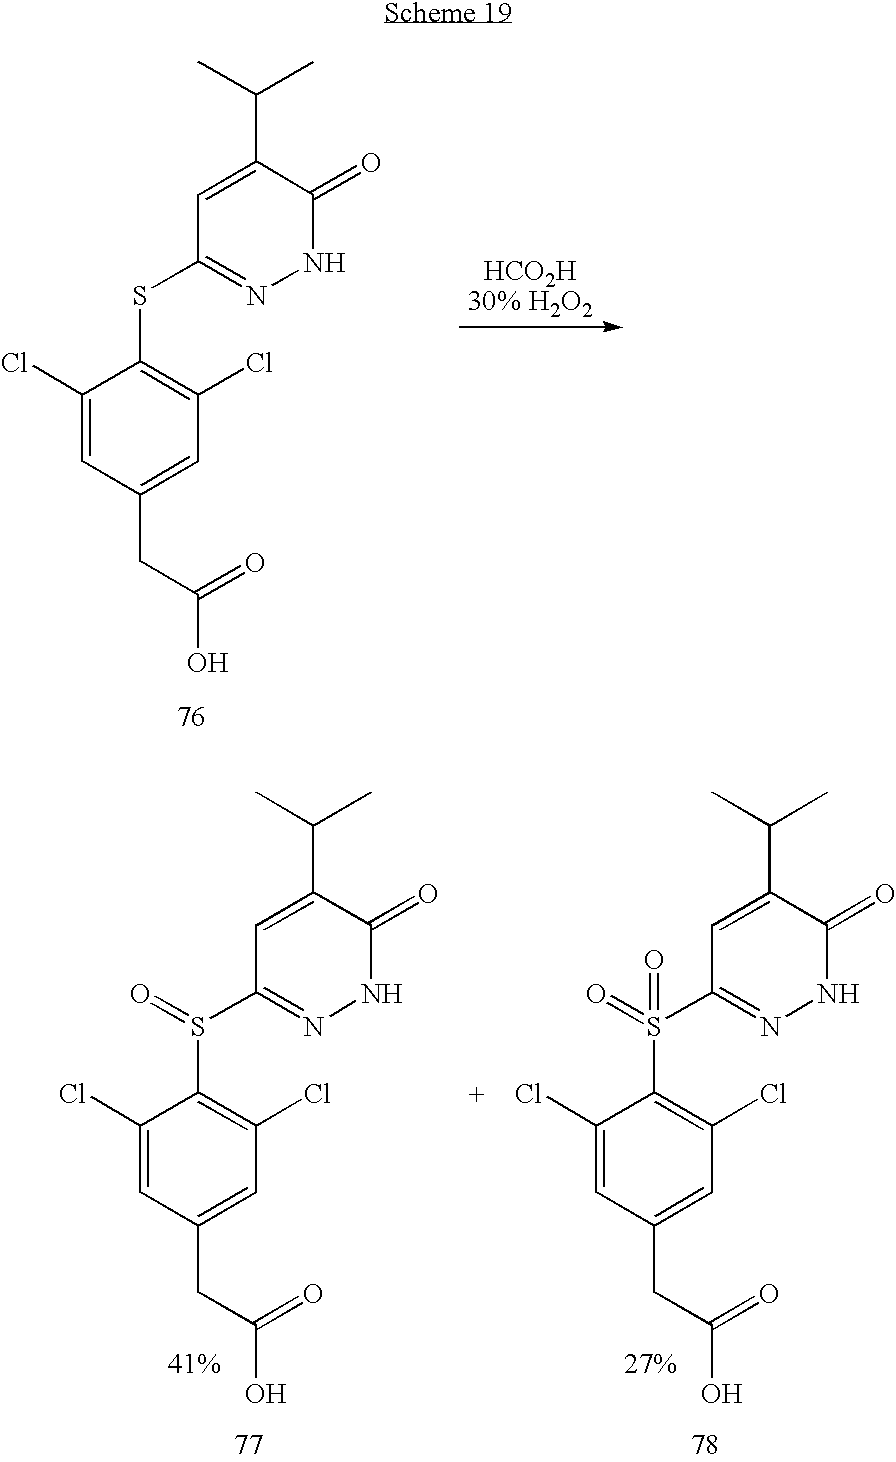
C1=C(C(C)C)C(=O)NN=C1SC1=C(Cl)C=C(CC(O)=O)C=C1Cl.C1=C(C(C)C)C(=O)NN=C1S(C1=C(Cl)C=C(CC(O)=O)C=C1Cl)=O.C1=C(C(C)C)C(=O)NN=C1S(C1=C(Cl)C=C(CC(O)=O)C=C1Cl)(=O)=O
